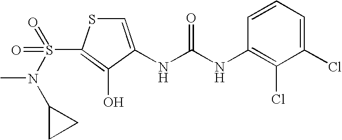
C1=C(NC(NC2=C(Cl)C(Cl)=CC=C2)=O)C(O)=C(S(N(C)C2CC2)(=O)=O)S1
